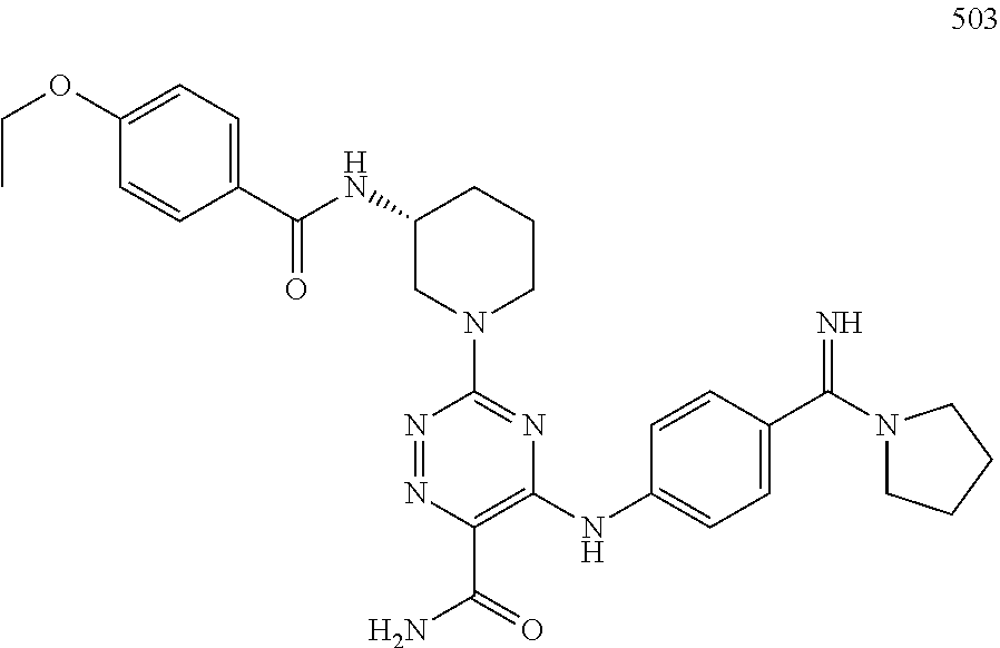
N1=NC(C(=O)N)=C(NC2=CC=C(C(=N)N3CCCC3)C=C2)N=C1N1CCCC(NC(C2=CC=C(OCC)C=C2)=O)C1
